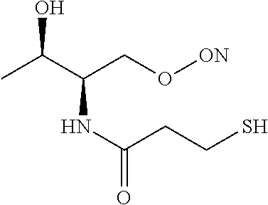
CC(C(NC(=O)CCS)CO[ON])O
